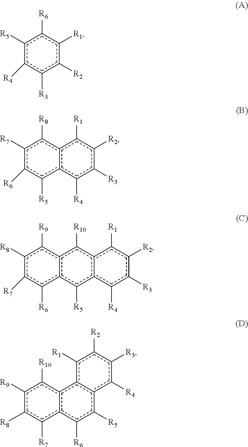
c1([R5])c([R4])c([R3])c([R2])c([R1])c1[R6].c1([R7])c([R6])c([R5])c2c(c1[R8])c([R1])c([R2])c([R3])c2[R4].c1([R8])c([R7])c([R6])c2c(c1[R9])c([R10])c1c(c2[R5])c([R4])c([R3])c([R2])c1[R1].c1([R8])c([R9])c([R10])c2c(c1[R7])c([R6])c([R5])c1c2c([R1])c([R2])c([R3])c1[R4]
